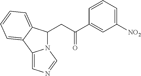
N12C(CC(C3=CC([NO2])=CC=C3)=O)C3=CC=CC=C3C1=CN=C2
